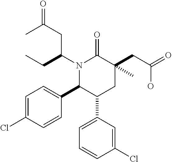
C1=C(Cl)C=CC(C2C(C3=CC=CC(Cl)=C3)CC(CC(O)=O)(C)C(=O)N2C(CC)CC(=O)C)=C1
